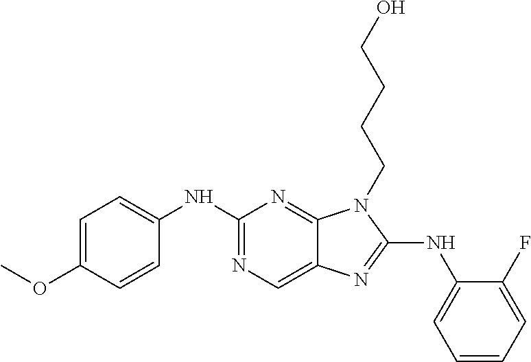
C1(NC2=CC=CC=C2F)=NC2=CN=C(NC3=CC=C(OC)C=C3)N=C2N1CCCCO
